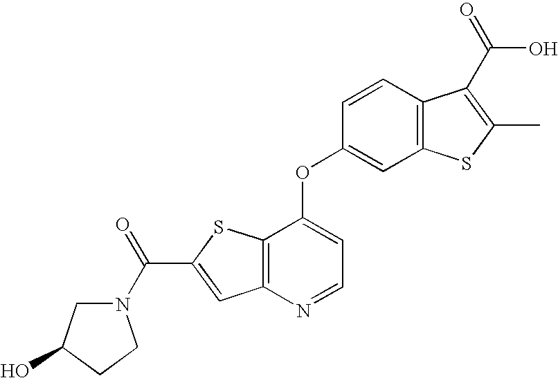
C12=C(N=CC=C1OC1=CC3=C(C=C1)C(C(O)=O)=C(C)S3)C=C(C(=O)N1CC(O)CC1)S2
